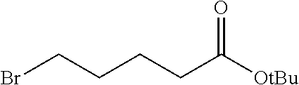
BrCCCCC([OtBu])=O
